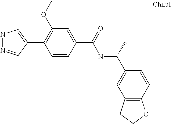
N1N=CC(C2=C(OC)C=C(C(NC(C3=CC4=C(C=C3)OCC4)C)=O)C=C2)=C1
